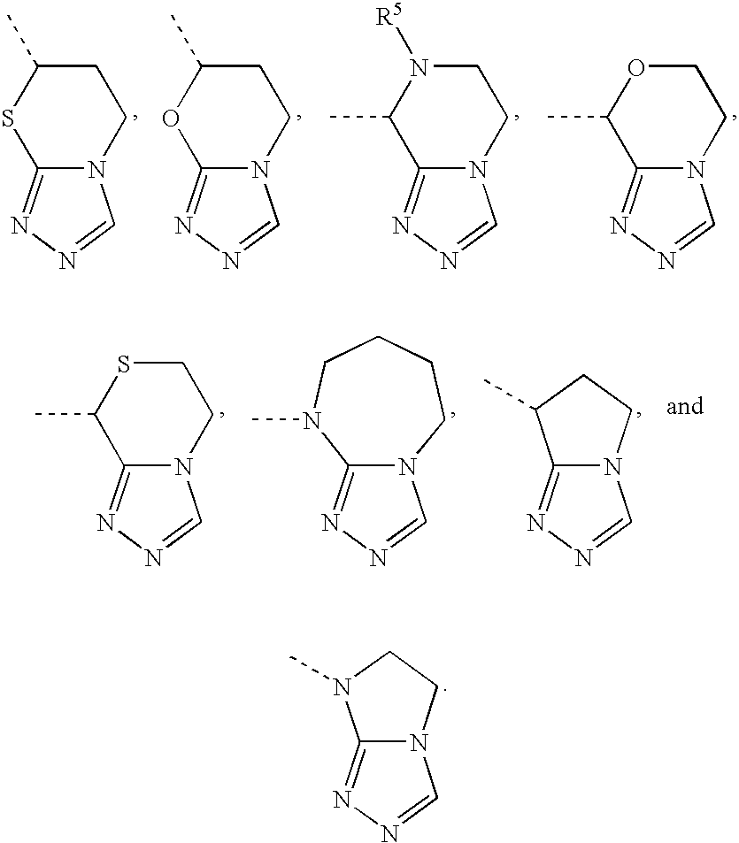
C12=NN=CN1CCC(C)S2.C12=NN=CN1CCC(C)O2.C12=NN=CN1CCN([R5])C2C.C12=NN=CN1CCOC2C.C12=NN=CN1CCSC2C.C12=NN=CN1CCCCN2C.C12=NN=CN1CCC2C.C12=NN=CN1CCN2C
